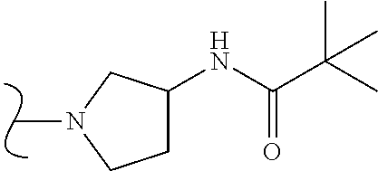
N1(C)CCC(NC(C(C)(C)C)=O)C1
